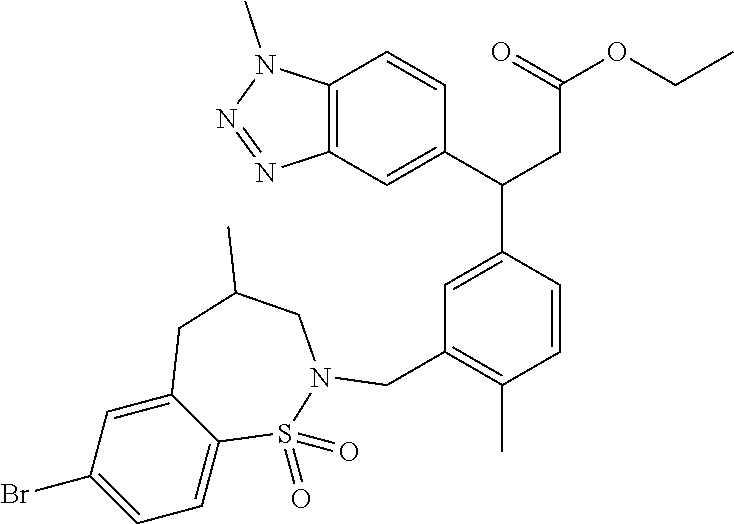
C1(C(CC(OCC)=O)C2=CC(CN3S(=O)(=O)C4=CC=C(Br)C=C4CC(C)C3)=C(C)C=C2)=CC2=C(C=C1)N(C)N=N2
